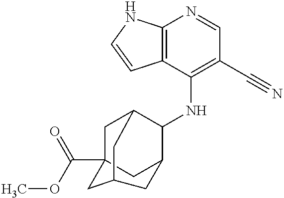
C12=C(C(NC3C4CC5(C(OC)=O)CC3CC(C5)C4)=C(C#N)C=N1)C=CN2
